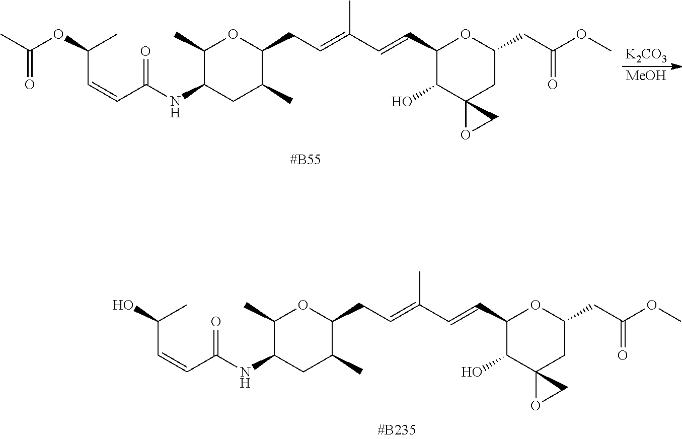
C1(C)C(NC(C=CC(O)C)=O)CC(C)C(CC=C(C=CC2C(O)C3(CC(CC(OC)=O)O2)OC3)C)O1.C1(C)C(NC(C=CC(OC(C)=O)C)=O)CC(C)C(CC=C(C=CC2C(O)C3(CC(CC(OC)=O)O2)OC3)C)O1.[K2CO3].[MeOH]
